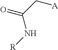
N(C(=O)C[A])[R]
